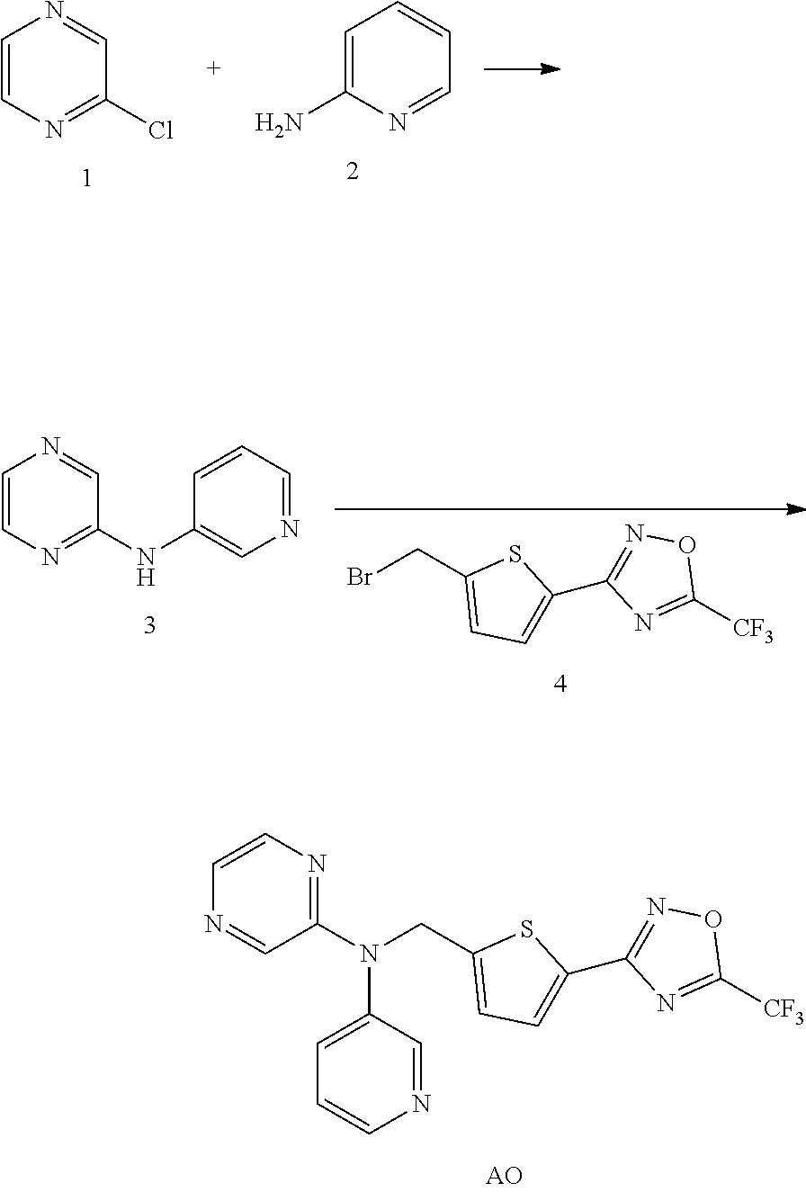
C1=CN=C(Cl)C=N1.C1=C(N)N=CC=C1.N1=C(N(CC2=CC=C(C3=NOC([CF3])=N3)S2)C2=CC=CN=C2)C=NC=C1.BrCC1=CC=C(C2=NOC([CF3])=N2)S1.C1=CN=C(NC2=CN=CC=C2)C=N1
